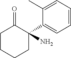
C1CCCC(C2=CC=CC=C2C)(N)C1=O
